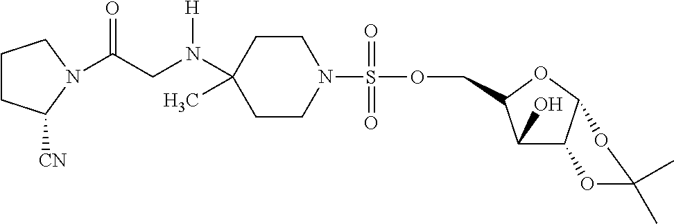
C1CC(N(CC(N2C([CN])CCC2)=O)[H])(C)CCN1S(OCC1C(O)C2C(O1)OC(C)(C)O2)(=O)=O
